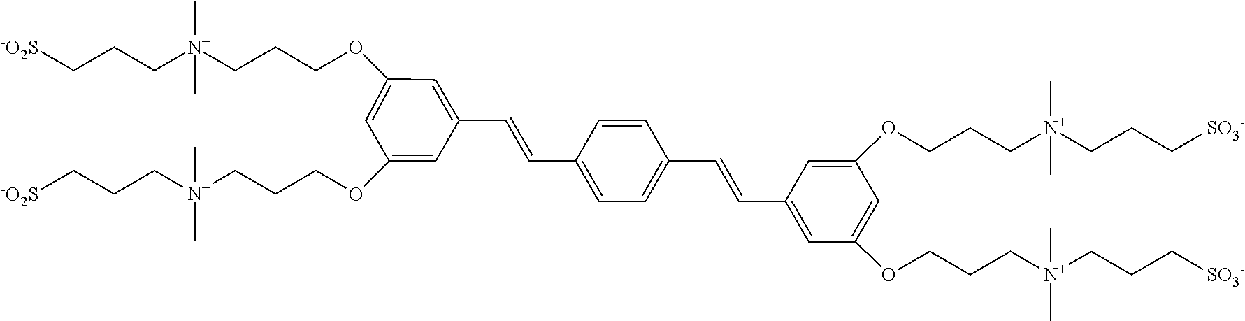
C1=C(OCCC[N+](CCC[-O2S])(C)C)C=C(OCCC[N+](CCC[-O2S])(C)C)C=C1C=CC1=CC=C(C=CC2=CC(OCCC[N+](CCC[SO3-])(C)C)=CC(OCCC[N+](CCC[SO3-])(C)C)=C2)C=C1
